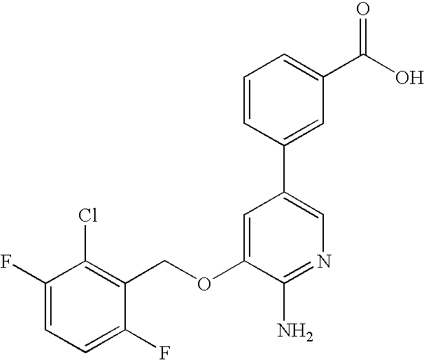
C1(F)=CC=C(F)C(COC2=CC(C3=CC(C(O)=O)=CC=C3)=CN=C2N)=C1Cl
